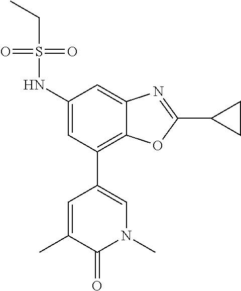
C1(NS(=O)(=O)CC)=CC(C2=CN(C)C(=O)C(C)=C2)=C2C(=C1)N=C(C1CC1)O2
